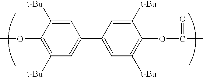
COC1=C([t-Bu])C=C(C2=CC([t-Bu])=C(OC(C)=O)C([t-Bu])=C2)C=C1[t-Bu]
